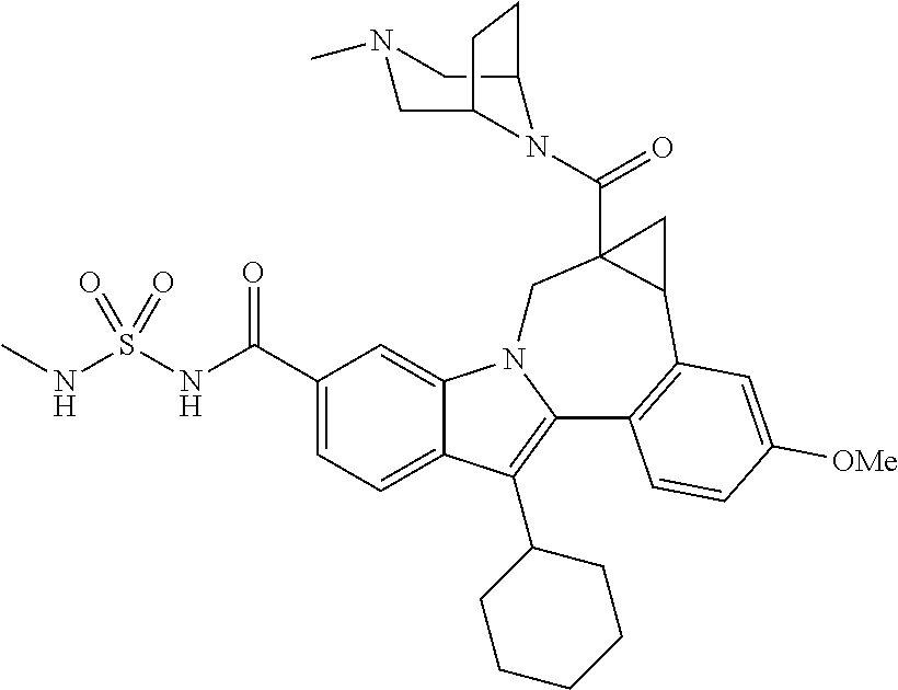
CNS(NC(C1=CC=C2C(=C1)N1C(=C2C2CCCCC2)C2=C(C3C(C(=O)N4C5CN(C)CC4CC5)(C1)C3)C=C([OMe])C=C2)=O)(=O)=O
